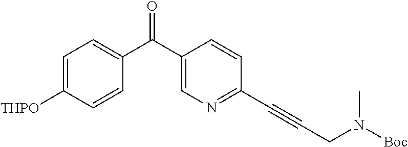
C1=C([THPO])C=CC(C(C2=CN=C(C#CCN([Boc])C)C=C2)=O)=C1
